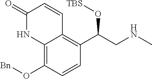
N(C)CC(C1=C2C(=C(O[Bn])C=C1)NC(=O)C=C2)O[TBS]
